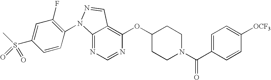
C12=NC=NC(OC3CCN(C(C4=CC=C([OCF3])C=C4)=O)CC3)=C1C=NN2C1=C(F)C=C(S(C)(=O)=O)C=C1
